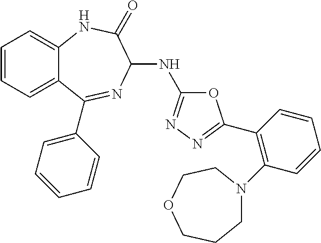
C1(C2=NN=C(NC3N=C(C4=CC=CC=C4)C4=CC=CC=C4NC3=O)O2)=C(N2CCCOCC2)C=CC=C1
